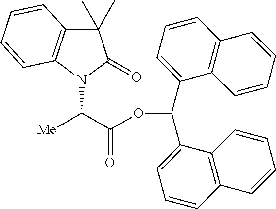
[Me]C(C(OC(C1=CC=CC2=C1C=CC=C2)C1=CC=CC2=C1C=CC=C2)=O)N1C(=O)C(C)(C)C2=C1C=CC=C2
